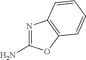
N1=C(N)OC2=C1C=CC=C2
